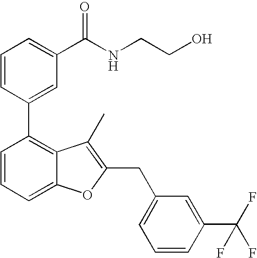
C1=CC(C2=C3C(=CC=C2)OC(CC2=CC=CC(C(F)(F)F)=C2)=C3C)=CC(C(NCCO)=O)=C1
